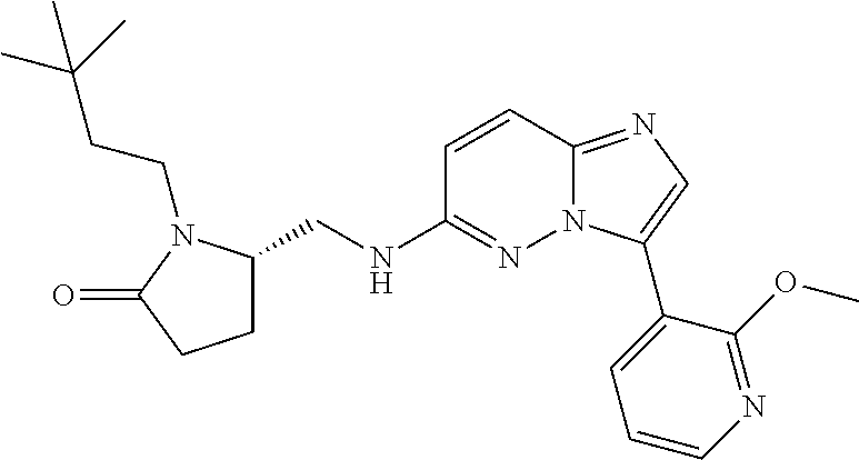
C1=CC2=NC=C(C3=CC=CN=C3OC)N2N=C1NCC1CCC(=O)N1CCC(C)(C)C
